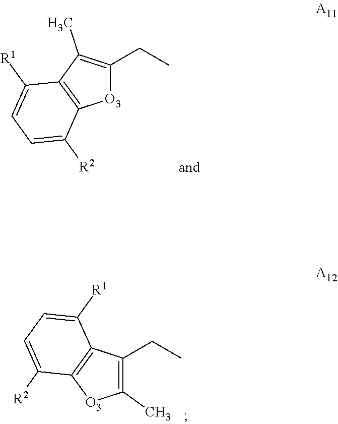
C1(CC)=C(C)[O3]C2=C1C([R1])=CC=C2[R2].C1=C([R1])C2=C(C([R2])=C1)[O3]C(CC)=C2C
